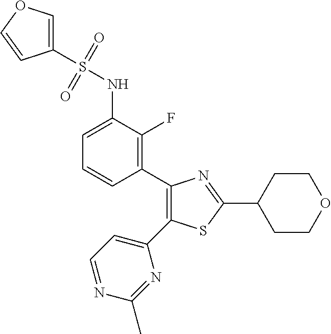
C1(S(NC2=CC=CC(C3=C(C4=CC=NC(C)=N4)SC(C4CCOCC4)=N3)=C2F)(=O)=O)=COC=C1
